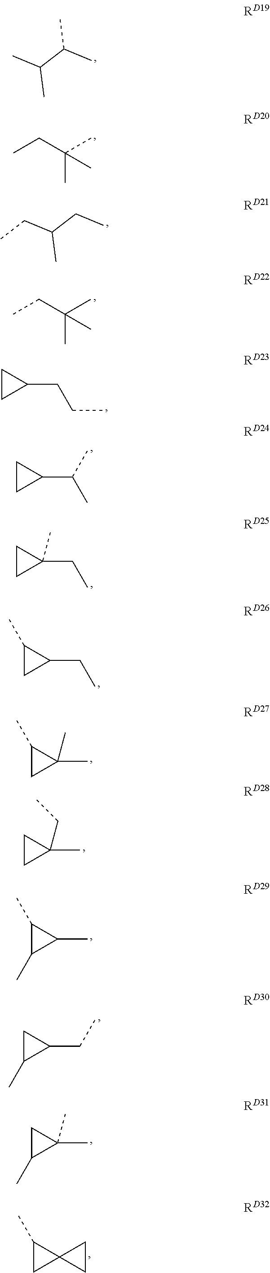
CC(C(C)C)C.C(C(CC)C)C.CCC(C)(C)C.CCC(C)(C)C.C1CC1CCC.C1CC1C(C)C.C1CC1(CC)C.C1(C)CC1CC.C1(C)CC1(C)C.C1CC1(C)CC.C1(C)C(C)C1C.C1C(C)C1CC.C1C(C)C1(C)C.C1(C)CC12CC2
